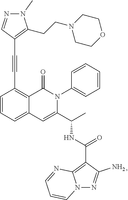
C1=CC=C2C(=C1C#CC1=C(CCN3CCOCC3)N(C)N=C1)C(=O)N(C1=CC=CC=C1)C(C(C)NC(=O)C1=C3N(N=C1N)C=CC=N3)=C2
